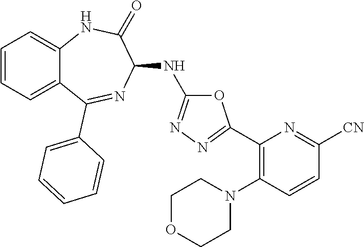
O1C(NC2C(=O)NC3=CC=CC=C3C(C3=CC=CC=C3)=N2)=NN=C1C1=C(N2CCOCC2)C=CC([CN])=N1
